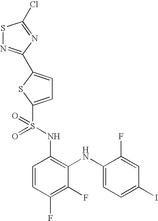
C1=CC(F)=C(F)C(NC2=CC=C(I)C=C2F)=C1NS(=O)(=O)C1=CC=C(C2=NSC(Cl)=N2)S1
